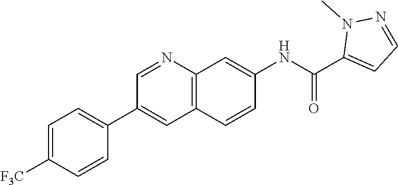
C1=NC2=C(C=C1C1=CC=C([F3C])C=C1)C=CC(NC(C1=CC=NN1C)=O)=C2
